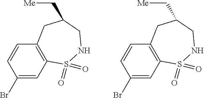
C1(Br)=CC2=C(C=C1)CC(C[Me])CNS2(=O)=O.C1(Br)=CC2=C(C=C1)CC(C[Me])CNS2(=O)=O
